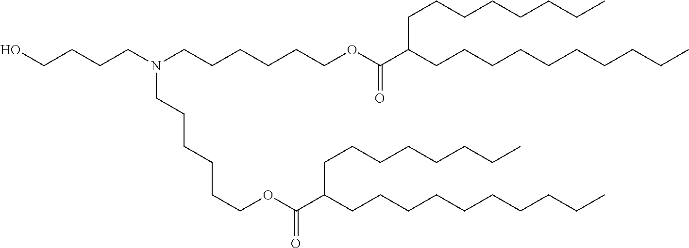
C(CCCOC(C(CCCCCCCCCC)CCCCCCCC)=O)CCN(CCCCO)CCCCCCOC(C(CCCCCCCCCC)CCCCCCCC)=O
